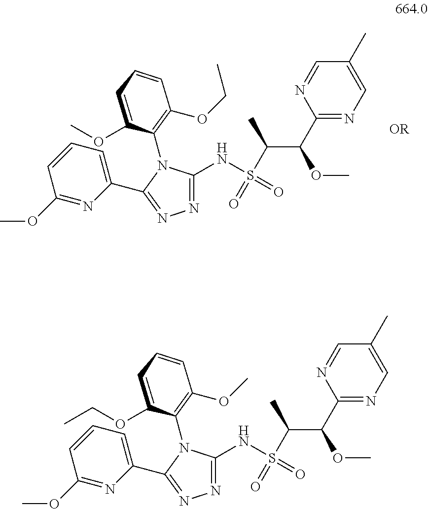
N(S(C(C)C(C1=NC=C(C)C=N1)OC)(=O)=O)C1=NN=C(C2=CC=CC(OC)=N2)N1C1=C(OCC)C=CC=C1OC.N(S(C(C)C(C1=NC=C(C)C=N1)OC)(=O)=O)C1=NN=C(C2=CC=CC(OC)=N2)N1C1=C(OC)C=CC=C1OCC
